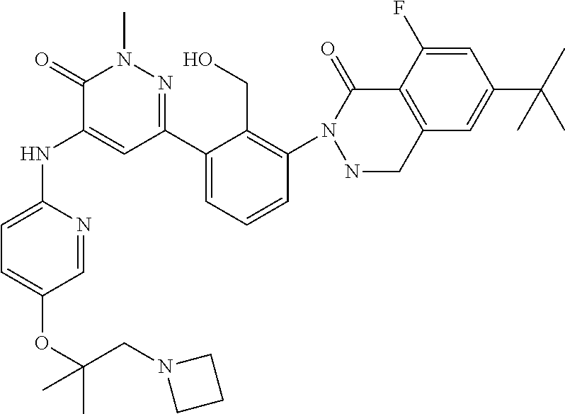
C1=NC(NC2=CC(C3=CC=CC(N4C(=O)C5=C(CN4)C=C(C(C)(C)C)C=C5F)=C3CO)=NN(C)C2=O)=CC=C1OC(CN1CCC1)(C)C
